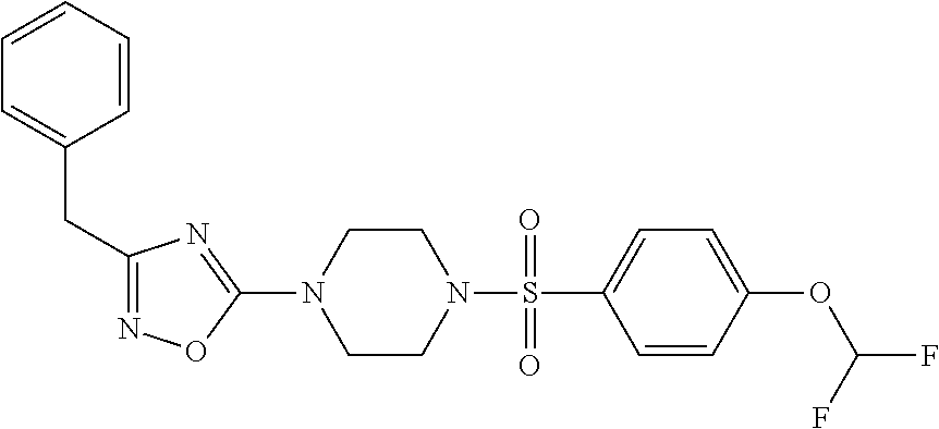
N1=C(CC2=CC=CC=C2)N=C(N2CCN(S(=O)(C3=CC=C(OC(F)F)C=C3)=O)CC2)O1
